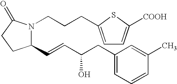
C1(C=CC(CC2=CC=CC(C)=C2)O)N(CCCC2=CC=C([COOH])S2)C(=O)CC1
